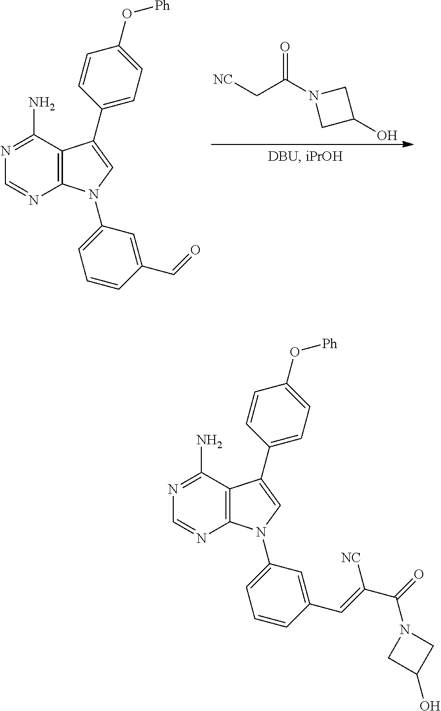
C12=C(N(C3=CC=CC(C=O)=C3)C=C1C1=CC=C(O[Ph])C=C1)N=CN=C2N.C(C(N1CC(O)C1)=O)[NC].C12=C(N(C3=CC=CC(C=C(C(=O)N4CC(O)C4)[NC])=C3)C=C1C1=CC=C(O[Ph])C=C1)N=CN=C2N
